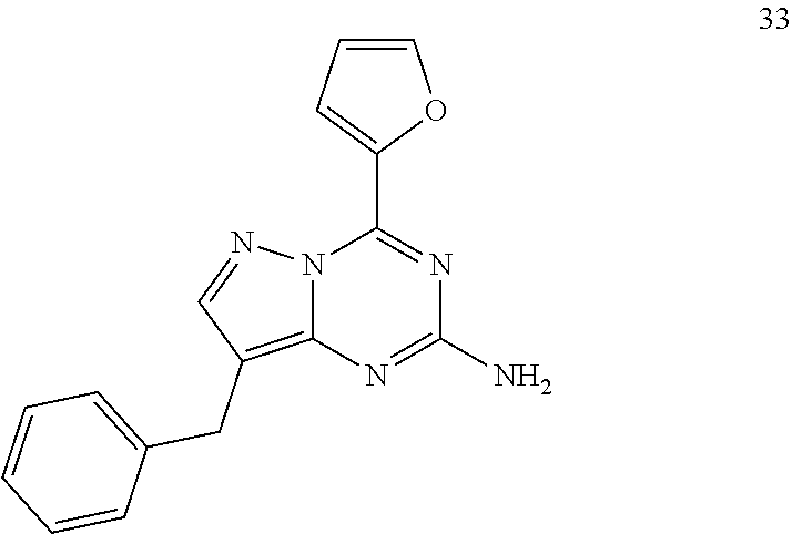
C1(N)=NC2=C(CC3=CC=CC=C3)C=NN2C(C2=CC=CO2)=N1
